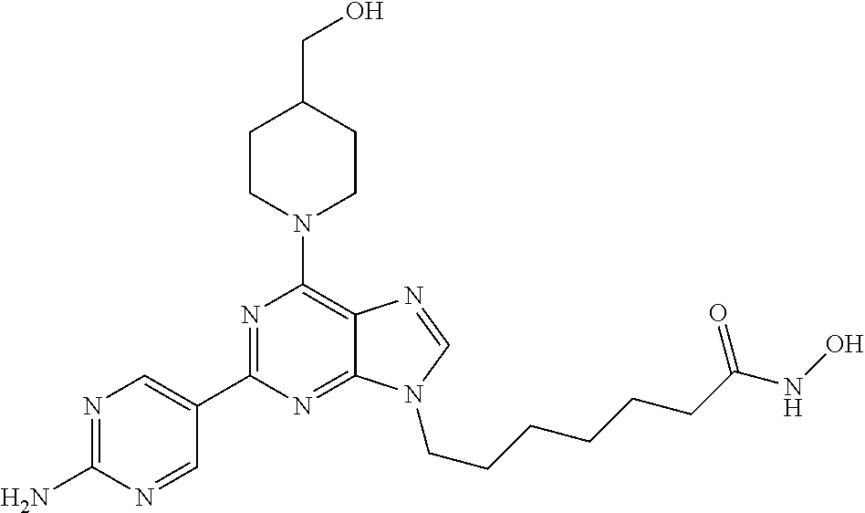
C1CN(C2=C3C(=NC(C4=CN=C(N)N=C4)=N2)N(CCCCCCC(=O)NO)C=N3)CCC1CO
